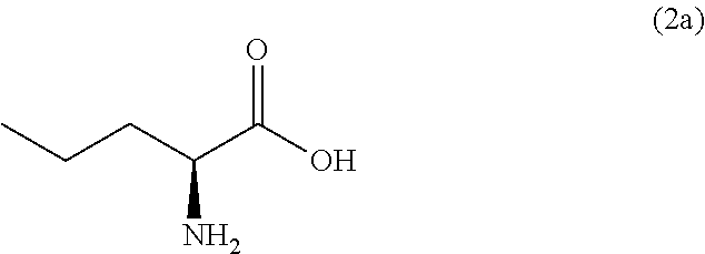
C(CC(C(O)=O)N)C
